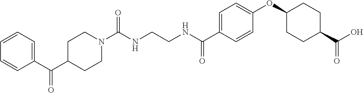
C(NCCNC(C1=CC=C(OC2CCC(C(O)=O)CC2)C=C1)=O)(=O)N1CCC(C(C2=CC=CC=C2)=O)CC1
